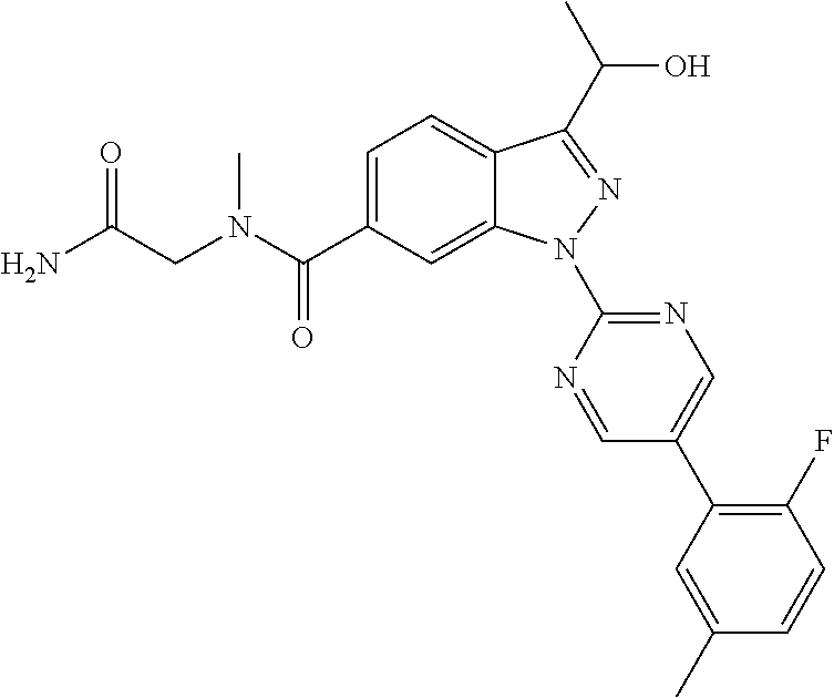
C12=CC=C(C(N(C)CC(N)=O)=O)C=C1N(C1=NC=C(C3=C(F)C=CC(C)=C3)C=N1)N=C2C(C)O
